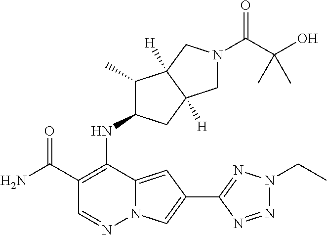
C1(C)C(NC2=C(C(N)=O)C=NN3C2=CC(C2=NN(CC)N=N2)=C3)CC2([H])C1([H])CN(C(C(O)(C)C)=O)C2
